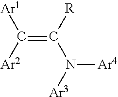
C(=C(N([Ar3])[Ar4])[R])([Ar1])[Ar2]
